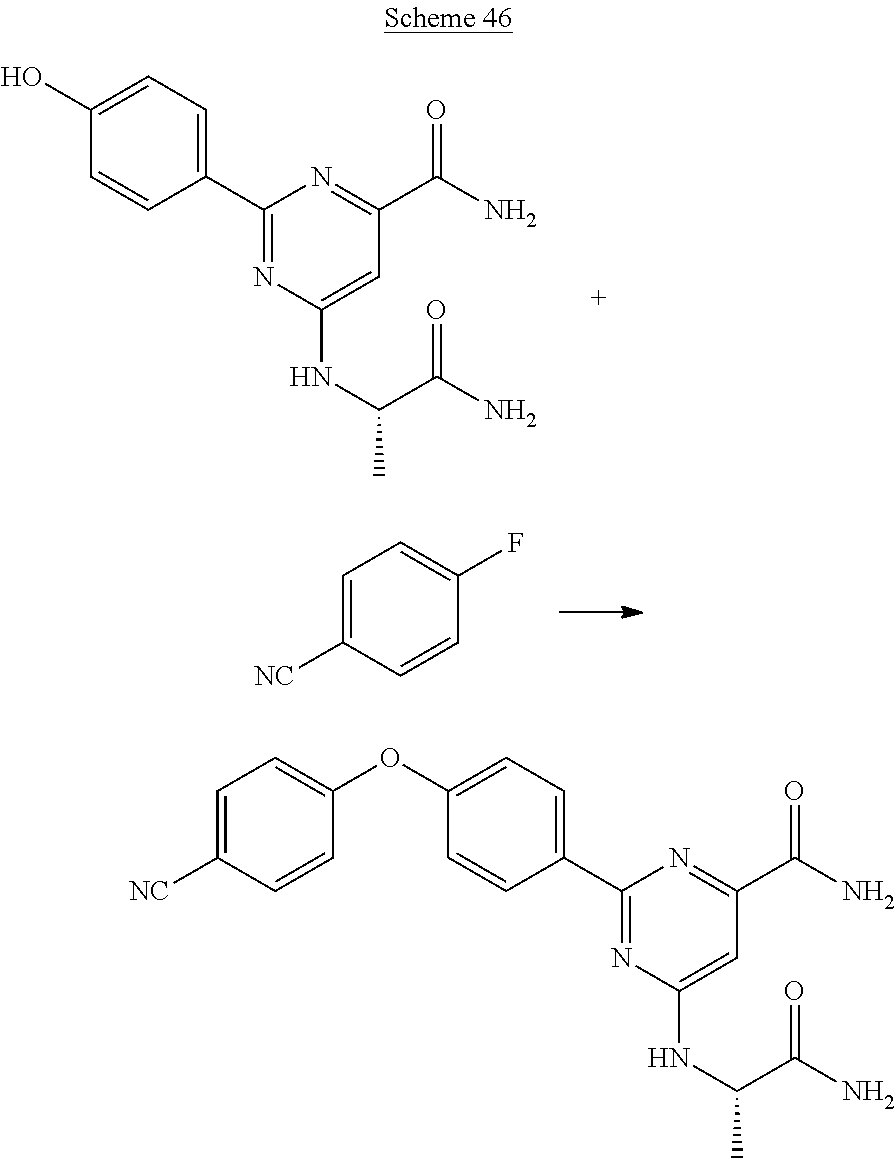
C1(C2=CC=C(O)C=C2)=NC(NC(C)C(N)=O)=CC(C(N)=O)=N1.C1=C([NC])C=CC(F)=C1.C1(C2=CC=C(OC3=CC=C([NC])C=C3)C=C2)=NC(NC(C)C(N)=O)=CC(C(N)=O)=N1
